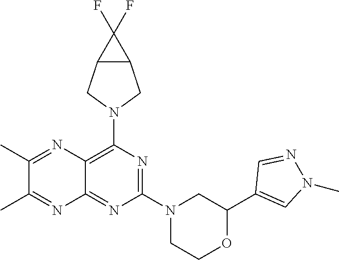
N1=C(N2CC(C3=CN(C)N=C3)OCC2)N=C2C(=C1N1CC3C(C1)C3(F)F)N=C(C)C(C)=N2
